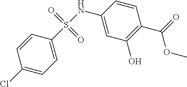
C1(NS(=O)(=O)C2=CC=C(Cl)C=C2)=CC(O)=C(C(=O)OC)C=C1
